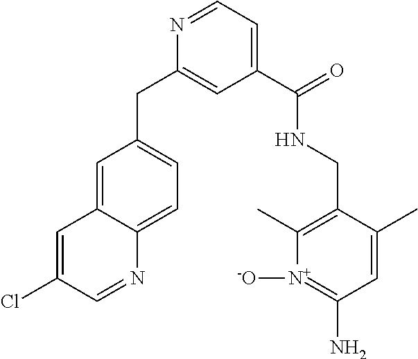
C1(C(=O)NCC2=C(C)[N+]([-O])=C(N)C=C2C)=CC=NC(CC2=CC=C3C(=C2)C=C(Cl)C=N3)=C1
